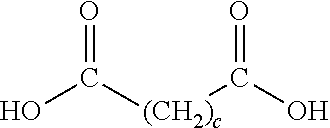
OC([(CH2)c]C(O)=O)=O
